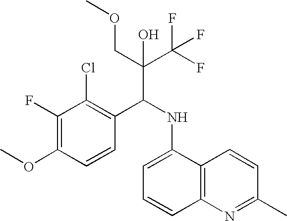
C1(F)=C(OC)C=CC(C(NC2=CC=CC3=C2C=CC(C)=N3)C(C(F)(F)F)(COC)O)=C1Cl
